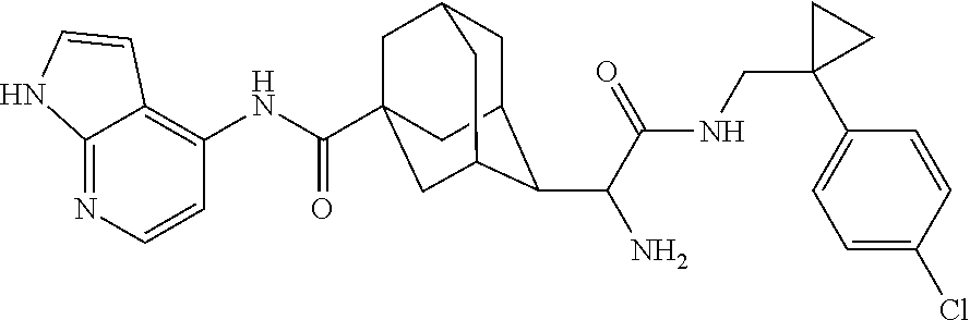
C1C2C(C(C(NCC3(C4=CC=C(Cl)C=C4)CC3)=O)N)C3CC(C(NC4=C5C(=NC=C4)NC=C5)=O)(CC1C3)C2
